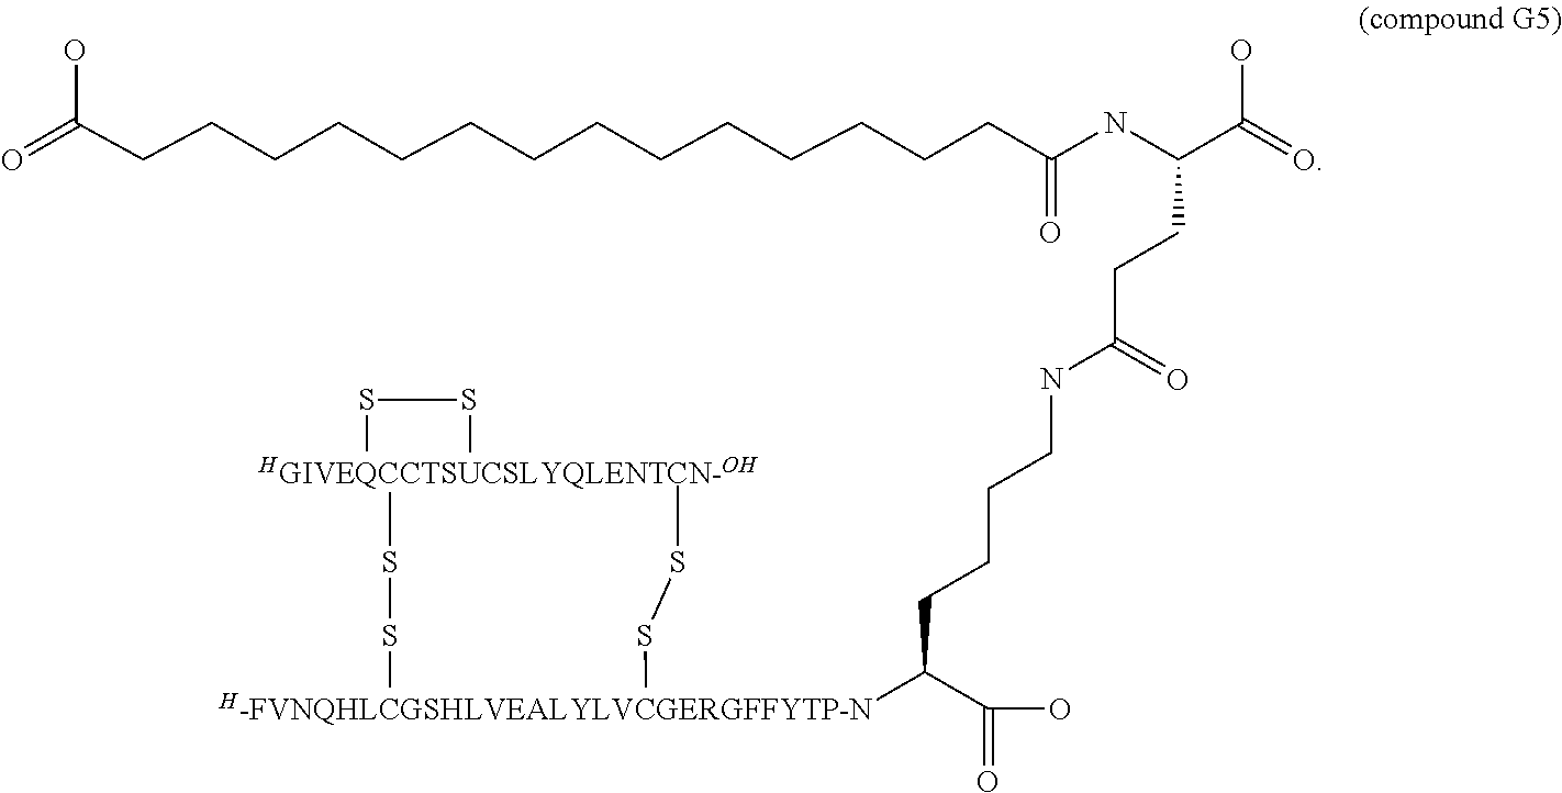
O=C(CCCCCCCCCCCCCCC(NC(C(=O)O)CCC(NCCCCC(C(O)=O)[H-FVNQHLCGSHLVEALYLVCGERGFFYTP-N]1SS[HGIVEQCCTSUCSLYQLENTCN-OH]2(SS2)SS1)=O)=O)O
